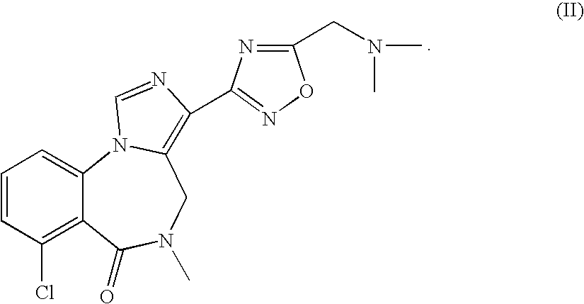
C1=CC(Cl)=C2C(=C1)N1C(=C(C3=NOC(CN(C)C)=N3)N=C1)CN(C)C2=O
